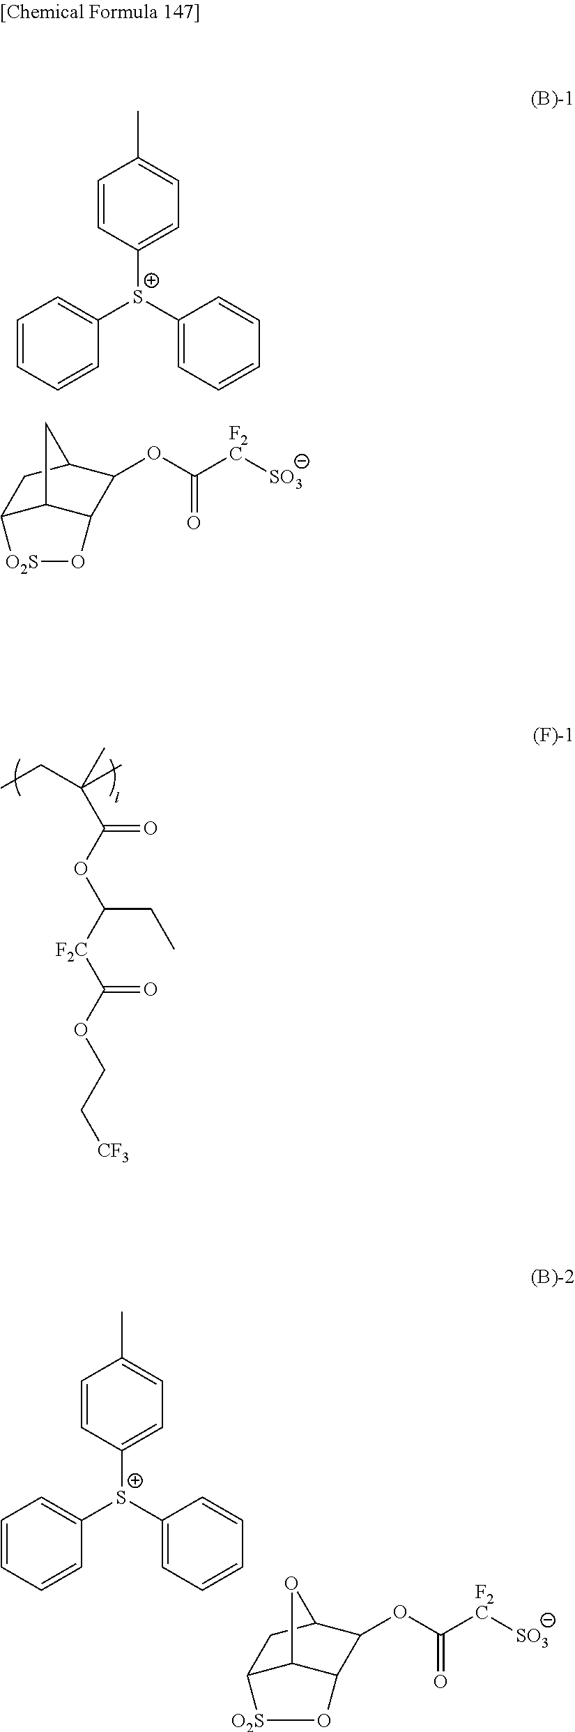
C1=CC([S+](C2=CC=CC=C2)C2=CC=CC=C2)=CC=C1C.O(C([F2C][SO3])=O)C1C2C3C(CC1C3)[O2S]O2.CC(C(OC([F2C]C(OCC[CF3])=O)CC)=O)(C)CC.C1=CC([S+](C2=CC=CC=C2)C2=CC=CC=C2)=CC=C1C.O(C([F2C][SO3])=O)C1C2C3C(CC1O3)[O2S]O2
